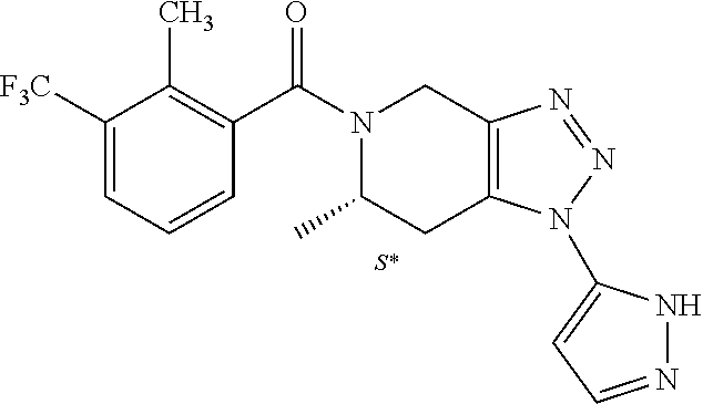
[S*].C1([F3C])=CC=CC(C(N2C(C)CC3=C(C2)N=NN3C2=CC=NN2)=O)=C1C
